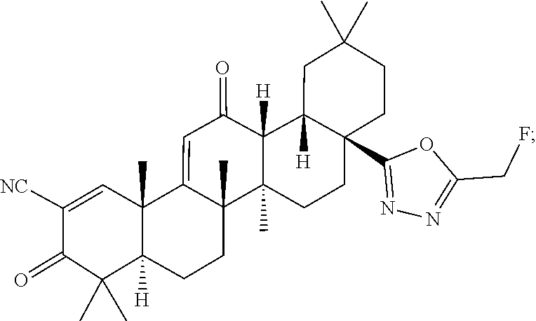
C1(=O)C(C)(C)C2([H])C(C)(C=C1[NC])C1=CC(=O)C3([H])C4([H])CC(C)(C)CCC4(C4=NN=C(CF)O4)CCC3(C)C1(C)CC2
